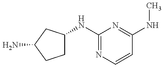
C1C(NC2=NC=CC(NC)=N2)CC(N)C1
